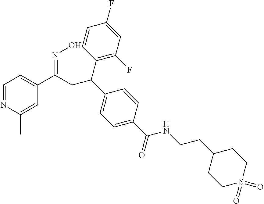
C1=NC(C)=CC(C(CC(C2=CC=C(C(=O)NCCC3CCS(=O)(=O)CC3)C=C2)C2=C(F)C=C(F)C=C2)=NO)=C1
